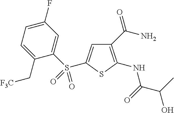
C1(C(N)=O)=C(NC(C(C)O)=O)SC(S(C2=CC(F)=CC=C2C[F3C])(=O)=O)=C1
